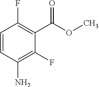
C1=CC(N)=C(F)C(C(OC)=O)=C1F
